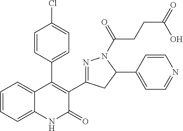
C1=CC(C2=C(C3=NN(C(=O)CCC(=O)O)C(C4=CC=NC=C4)C3)C(=O)NC3=CC=CC=C23)=CC=C1Cl
